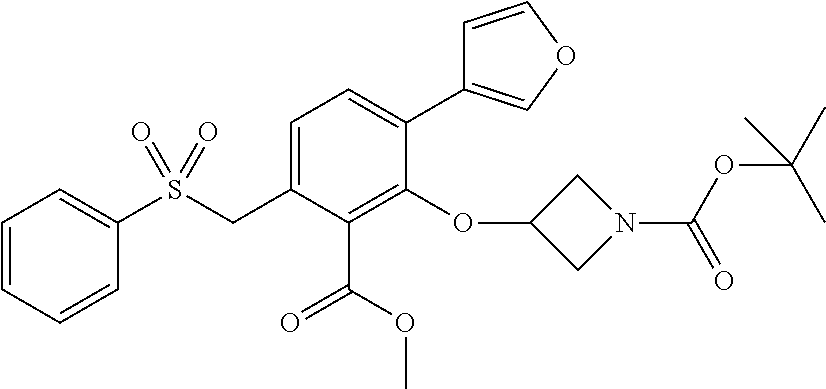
C1=CC=CC(S(CC2=CC=C(C3=COC=C3)C(OC3CN(C(OC(C)(C)C)=O)C3)=C2C(OC)=O)(=O)=O)=C1
